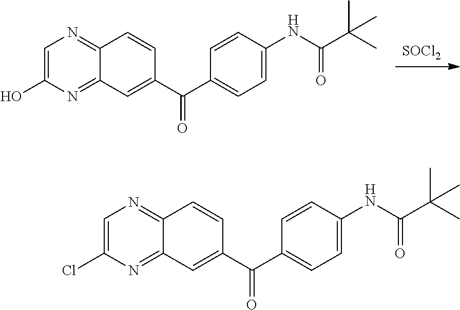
[SOCl2].C1=C(O)N=C2C(=N1)C=CC(C(C1=CC=C(NC(=O)C(C)(C)C)C=C1)=O)=C2.C1=C(Cl)N=C2C(=N1)C=CC(C(C1=CC=C(NC(=O)C(C)(C)C)C=C1)=O)=C2
